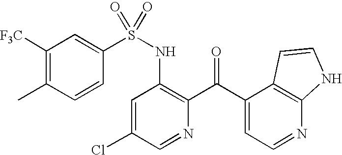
C1([F3C])=C(C)C=CC(S(NC2=C(C(C3=CC=NC4=C3C=CN4)=O)N=CC(Cl)=C2)(=O)=O)=C1
